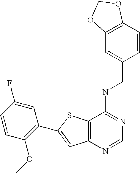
C12=C(N=CN=C1NCC1=CC3=C(C=C1)OCO3)C=C(C1=C(OC)C=CC(F)=C1)S2
